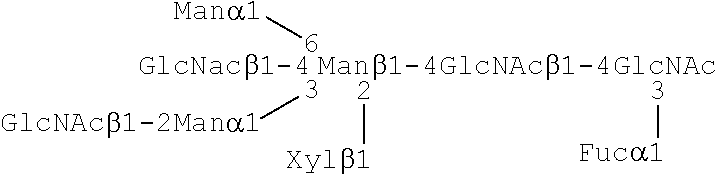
[Manb1-4GlcNAcb1-4GlcNAc].[2][Xylb1].[3][GlcNAcb1-2Mana1].[6][Mana1].[GlcNacb1-4].[3][Fuca1]
